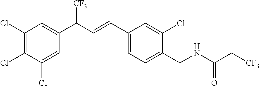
C1(Cl)=C(Cl)C(Cl)=CC(C(C=CC2=CC=C(CNC(=O)C[CF3])C(Cl)=C2)[CF3])=C1
